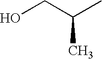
C(C(C)C)O
